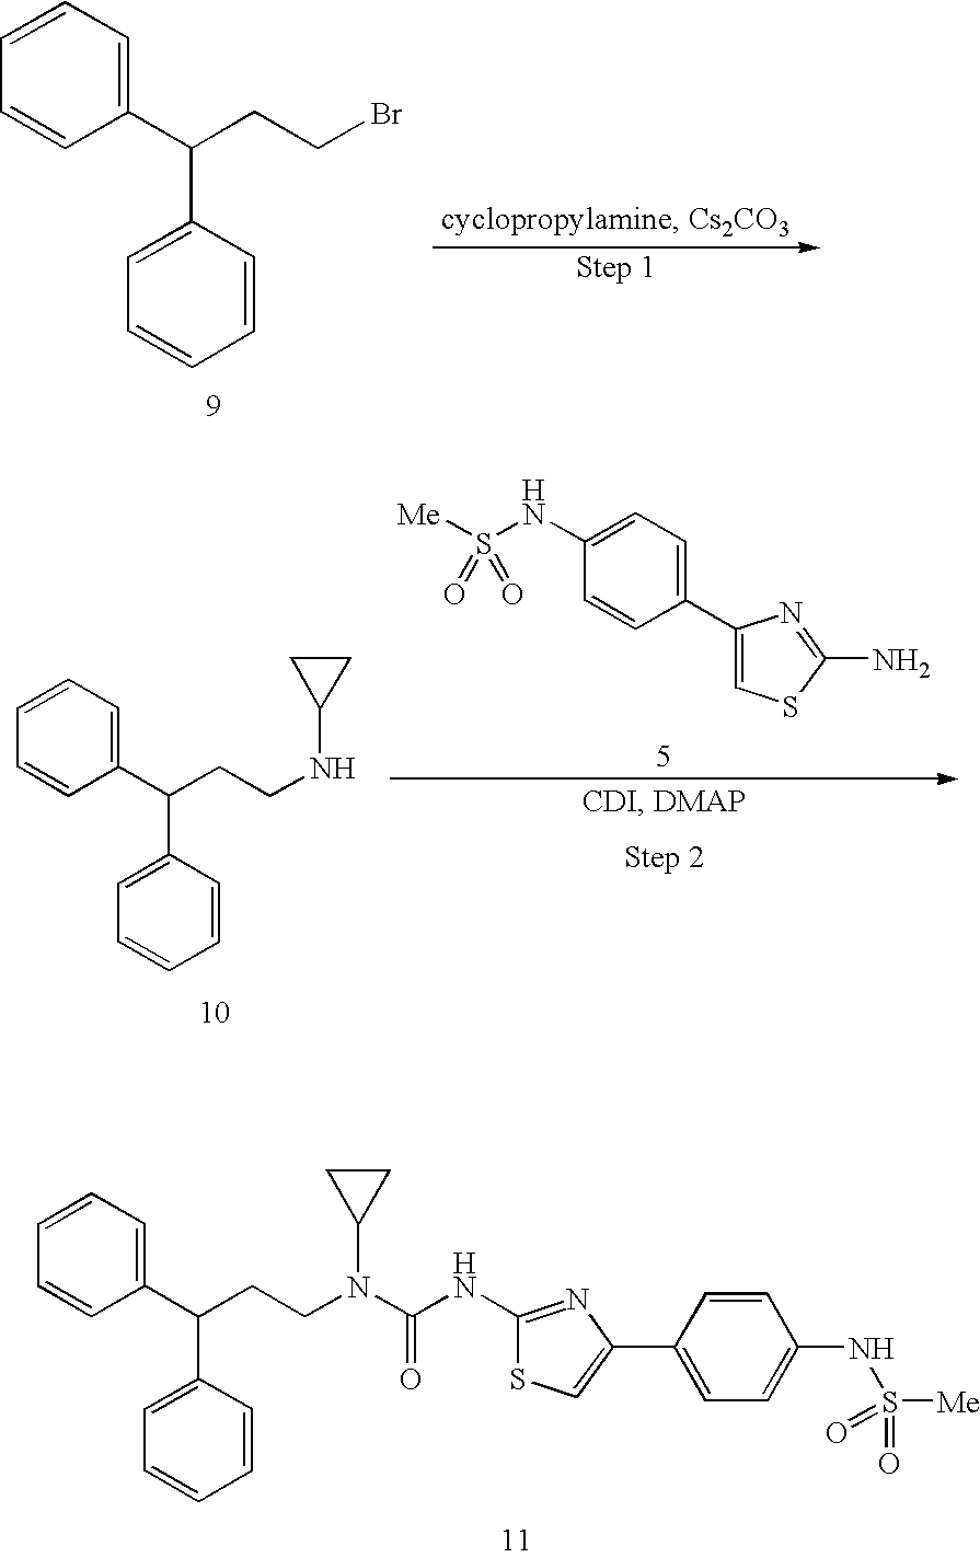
C1=CC=C(C(CCN(C(NC2=NC(C3=CC=C(NS([Me])(=O)=O)C=C3)=CS2)=O)C2CC2)C2=CC=CC=C2)C=C1.C1=CC=C(C(CCBr)C2=CC=CC=C2)C=C1.C1=CC=C(C(CCNC2CC2)C2=CC=CC=C2)C=C1.C1(NS([Me])(=O)=O)=CC=C(C2=CSC(N)=N2)C=C1
